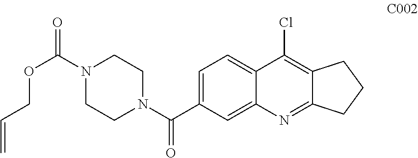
C1=C(C(N2CCN(C(=O)OCC=C)CC2)=O)C=C2C(=C1)C(Cl)=C1C(=N2)CCC1
